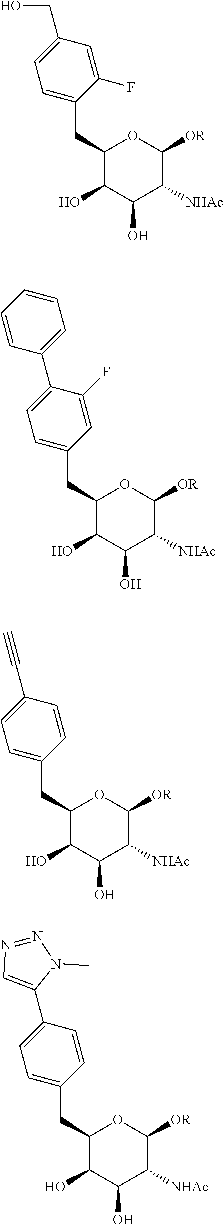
C1(CC2=CC=C(CO)C=C2F)C(O)C(O)C([NHAc])C([OR])O1.C1(CC2=CC=C(C3=CC=CC=C3)C(F)=C2)C(O)C(O)C([NHAc])C([OR])O1.C1(CC2=CC=C(C#C)C=C2)C(O)C(O)C([NHAc])C([OR])O1.C1(CC2=CC=C(C3=CN=NN3C)C=C2)C(O)C(O)C([NHAc])C([OR])O1
